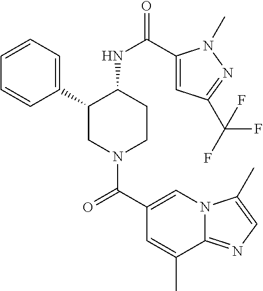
C1(C2CN(C(C3=CN4C(=NC=C4C)C(C)=C3)=O)CCC2NC(=O)C2=CC(C(F)(F)F)=NN2C)=CC=CC=C1
